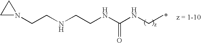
N1(CCNCCNC(NCC)=O)CC1
